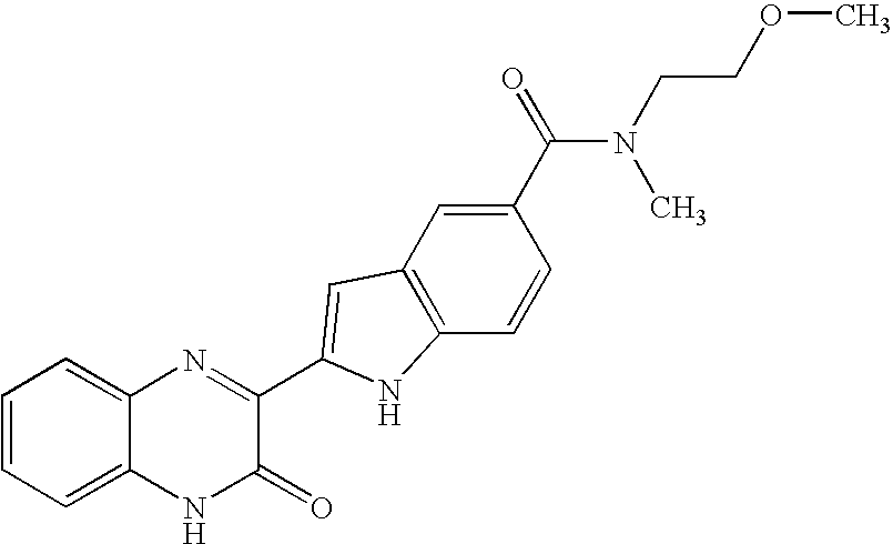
C1=C2C(=CC=C1)N=C(C1=CC3=C(C=CC(C(=O)N(C)CCOC)=C3)N1)C(=O)N2
